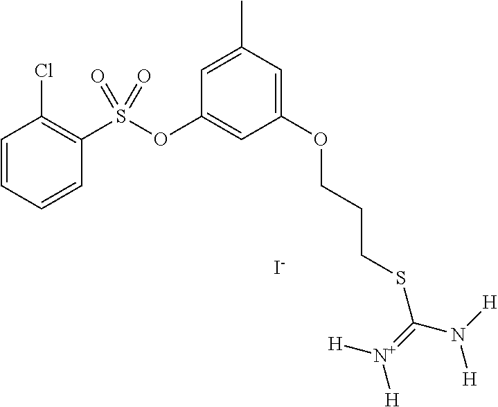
C1=CC=CC(S(OC2=CC(OCCCSC(=[N+]([H])[H])N([H])[H])=CC(C)=C2)(=O)=O)=C1Cl.[I-]
